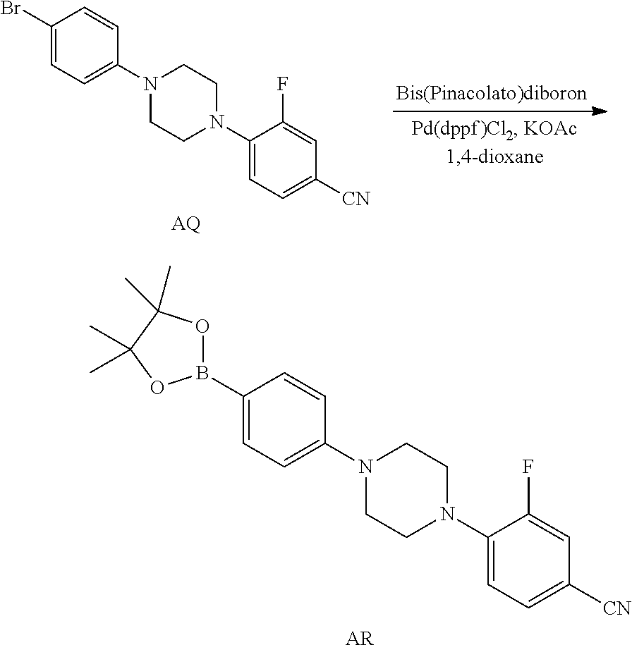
C1(Br)=CC=C(N2CCN(C3=CC=C([CN])C=C3F)CC2)C=C1.[AQ].C1(B2OC(C)(C)C(C)(C)O2)=CC=C(N2CCN(C3=CC=C([CN])C=C3F)CC2)C=C1.[AR]
